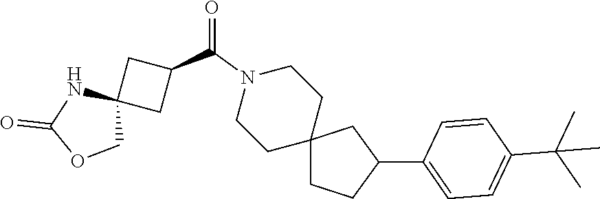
C1(C2CC3(CC2)CCN(C(C2CC4(C2)NC(=O)OC4)=O)CC3)=CC=C(C(C)(C)C)C=C1
